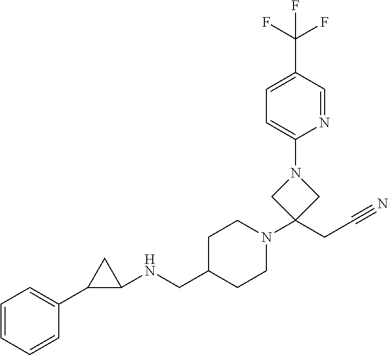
C1=CC=CC(C2C(NCC3CCN(C4(CC#N)CN(C5=CC=C(C(F)(F)F)C=N5)C4)CC3)C2)=C1
